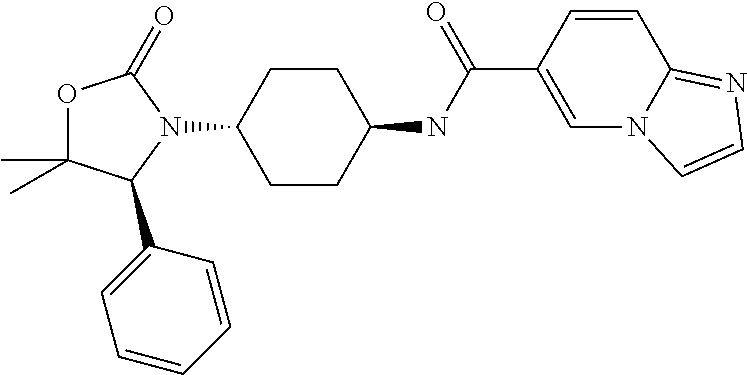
C1CC(NC(C2=CN3C(=NC=C3)C=C2)=O)CCC1N1C(=O)OC(C)(C)C1C1=CC=CC=C1
